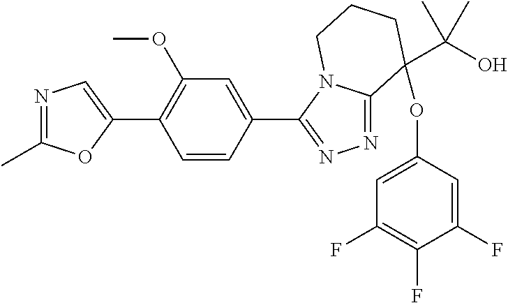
N1=C(C)OC(C2=C(OC)C=C(C3=NN=C4N3CCCC4(OC3=CC(F)=C(F)C(F)=C3)C(C)(O)C)C=C2)=C1
